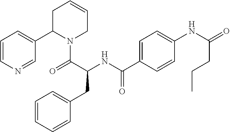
C1=C(CC(C(=O)N2C(C3=CC=CN=C3)CC=CC2)NC(=O)C2=CC=C(NC(CCC)=O)C=C2)C=CC=C1
